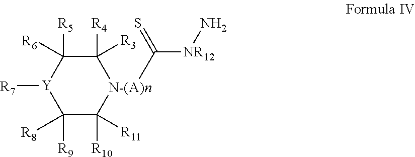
C1([R9])([R8])C([R10])([R11])[N-(A)n](C(=S)[NR12]N)C([R4])([R3])C([R5])([R6])[Y]1[R7]
